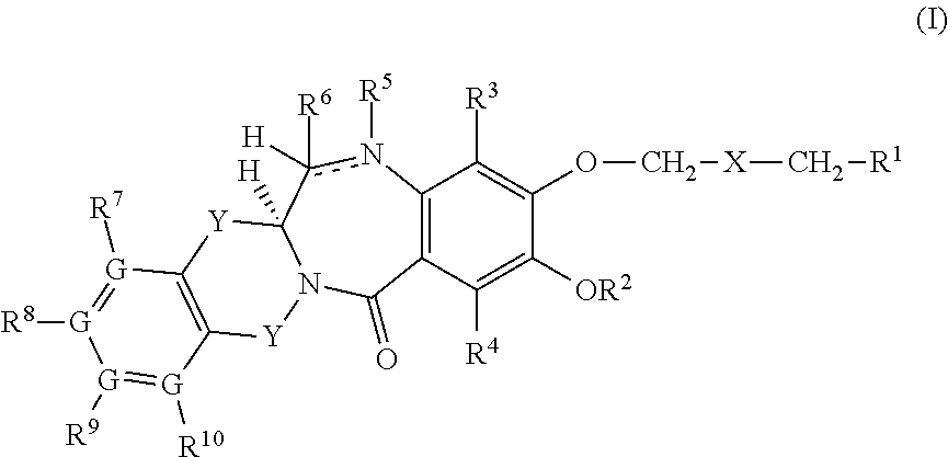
C12=C(C([R4])=C([OR2])C(OC[X]C[R1])=C1[R3])C(=O)N1C([H])(c([R6])([H])n2[R5])[Y]C2=C([Y]1)[G]([R10])=[G]([R9])[G]([R8])=[G]2[R7]
